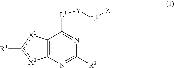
C12=C(N=C([R2])N=C1[L1][Y][L1][Z])[X2]c([R1])[X1]2
